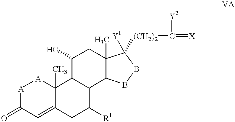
[A]1C(=O)C=C2C(C)([A]1)C1C(C([R1])C2)C2C(C)(CC1O)C([Y1])([(CH2)2]C(=[X])[Y2])BB2
